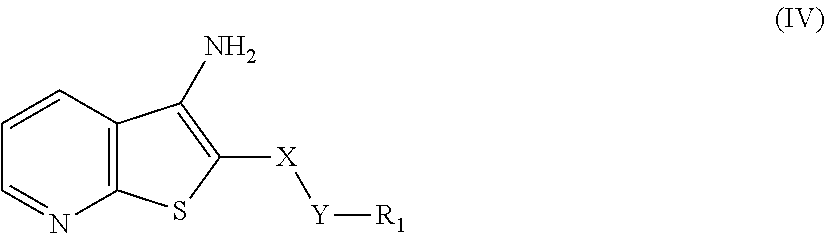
C12=C(C=CC=N1)C(N)=C([X][Y][R1])S2
